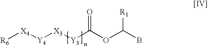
BC(OC([Y3][X3][Y4][X4][R6])=O)[R1]
